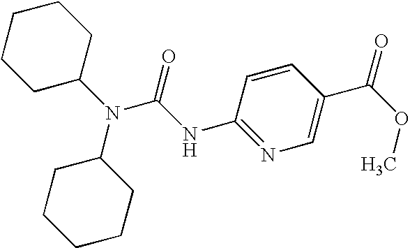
C1(NC(N(C2CCCCC2)C2CCCCC2)=O)=NC=C(C(OC)=O)C=C1
